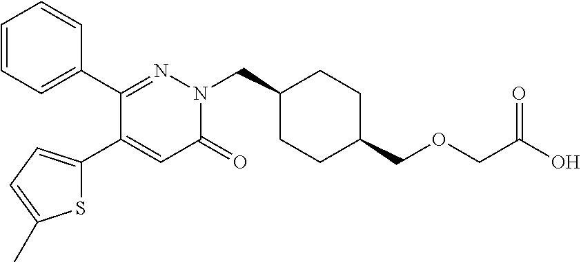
C1(C2=NN(CC3CCC(COCC(O)=O)CC3)C(=O)C=C2C2=CC=C(C)S2)=CC=CC=C1
